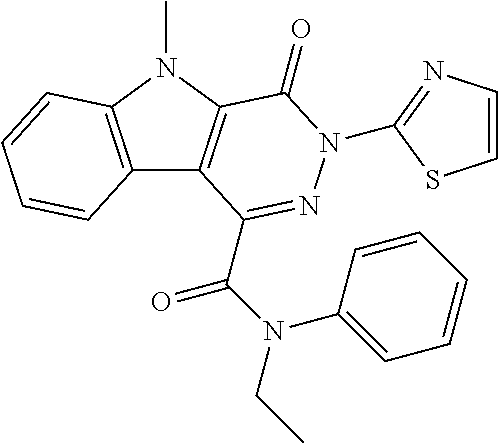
C12=C(N(C)C3=C1C(C(N(CC)C1=CC=CC=C1)=O)=NN(C1=NC=CS1)C3=O)C=CC=C2
